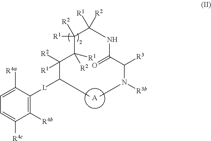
[A].[L](C(C([R2])(C([R1])(C(C(NC(C([R3])N([R3b])C)=O)([R1])[R2])([R1])[R2])[R2])[R1])C)C1=C([R4b])C([R4c])=CC=C1[R4a]
